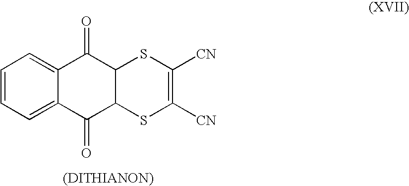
C1=CC=C2C(=C1)C(=O)C1C(C2=O)SC([CN])=C([CN])S1.[(DITHIANON)]
